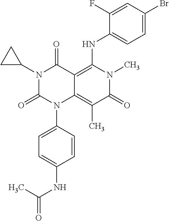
N1(C2CC2)C(=O)N(C2=CC=C(NC(=O)C)C=C2)C2=C(C)C(=O)N(C)C(NC3=CC=C(Br)C=C3F)=C2C1=O
